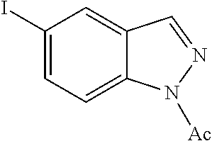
C1(I)=CC=C2C(=C1)C=NN2[Ac]
